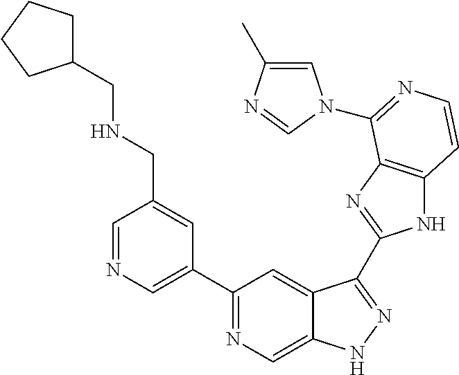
C1=NC=C(C2=NC=C3C(=C2)C(C2=NC4=C(N2)C=CN=C4N2C=C(C)N=C2)=NN3)C=C1CNCC1CCCC1
